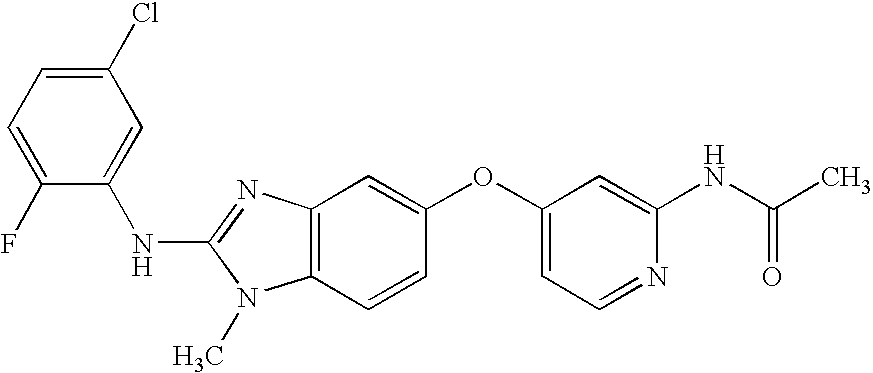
C1(Cl)=CC=C(F)C(NC2=NC3=C(N2C)C=CC(OC2=CC=NC(NC(C)=O)=C2)=C3)=C1
